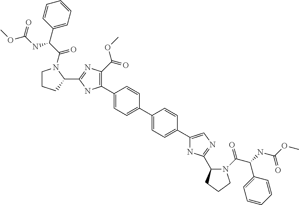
C1(C2=C(C(=O)OC)N=C(C3CCCN3C(C(C3=CC=CC=C3)NC(OC)=O)=O)N2)=CC=C(C2=CC=C(C3=CN=C(C4N(C(=O)C(C5=CC=CC=C5)NC(=O)OC)CCC4)N3)C=C2)C=C1
